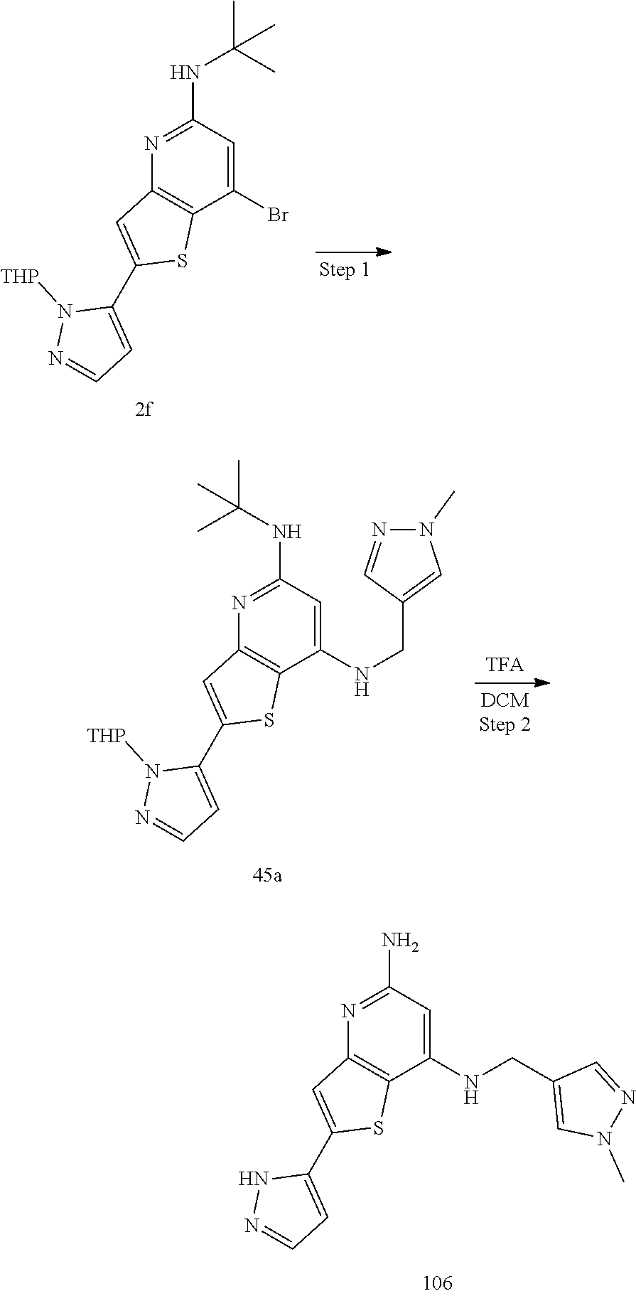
C1(Br)=CC(NC(C)(C)C)=NC2=C1SC(C1=CC=NN1[THP])=C2.C1(NCC2=CN(C)N=C2)=CC(NC(C)(C)C)=NC2=C1SC(C1=CC=NN1[THP])=C2.C1(NCC2=CN(C)N=C2)=CC(N)=NC2=C1SC(C1=CC=NN1)=C2
